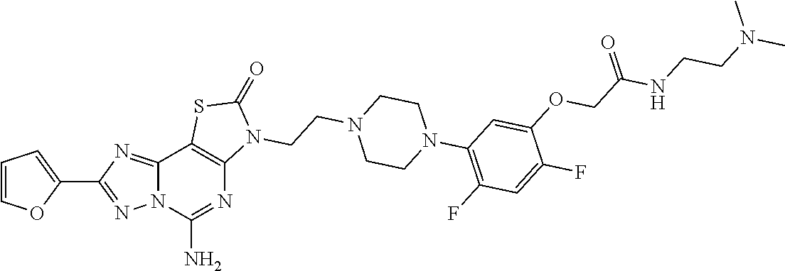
C1=COC(C2=NN3C(=N2)C2=C(N=C3N)N(CCN3CCN(C4=C(F)C=C(F)C(OCC(NCCN(C)C)=O)=C4)CC3)C(=O)S2)=C1
